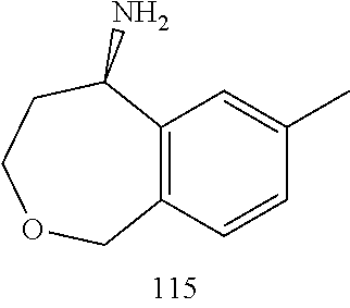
C12=C(C=C(C)C=C1)C(N)CCOC2
